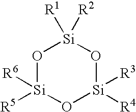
[Si]1([R6])([R5])O[Si]([R3])([R4])O[Si]([R2])([R1])O1
